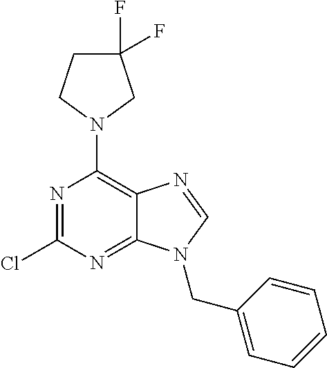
N1=C(Cl)N=C2C(=C1N1CC(F)(F)CC1)N=CN2CC1=CC=CC=C1
